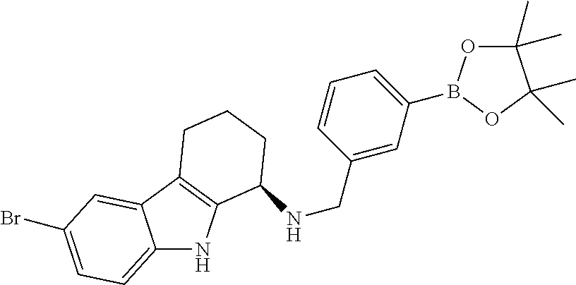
C12=CC=C(Br)C=C1C1=C(N2)C(NCC2=CC(B3OC(C)(C)C(C)(C)O3)=CC=C2)CCC1
